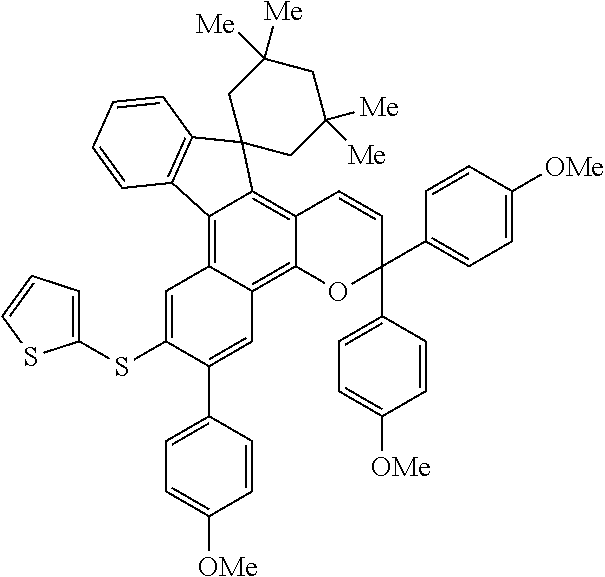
C12=C3C(=C4C(=C1C1(C5=C2C=CC=C5)CC([Me])([Me])CC([Me])([Me])C1)C=CC(C1=CC=C([OMe])C=C1)(C1=CC=C([OMe])C=C1)O4)C=C(C1=CC=C([OMe])C=C1)C(SC1=CC=CS1)=C3
